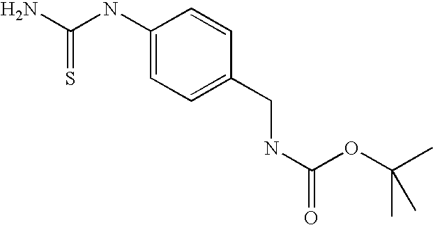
C1(NC(N)=S)=CC=C(CNC(=O)OC(C)(C)C)C=C1
